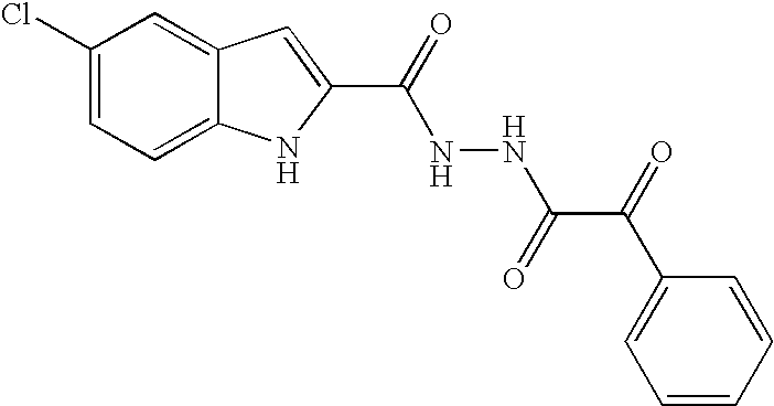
C12=CC=C(Cl)C=C1C=C(C(=O)NNC(C(=O)C1=CC=CC=C1)=O)N2
